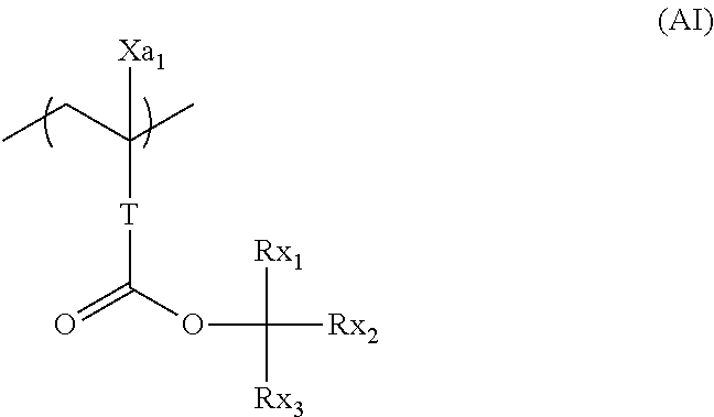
CCC(C)([Xa1])[T]C(=O)OC([Rx1])([Rx2])[Rx3]
